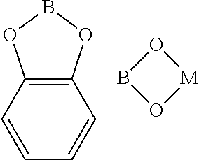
C12=C(C=CC=C1)OBO2.O1BO[M]1
